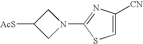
[AcS]C1CN(C2=NC([CN])=CS2)C1
